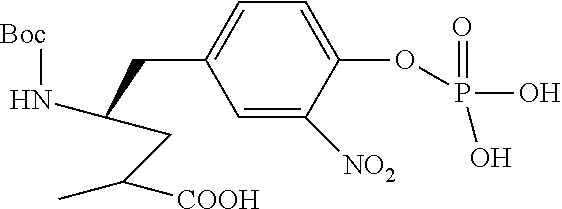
C1=C([NO2])C(OP(=O)(O)O)=CC=C1CC(CC([COOH])C)N[Boc]
